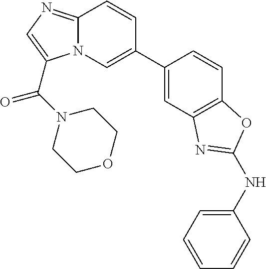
N12C(=NC=C1C(=O)N1CCOCC1)C=CC(C1=CC3=C(C=C1)OC(NC1=CC=CC=C1)=N3)=C2
